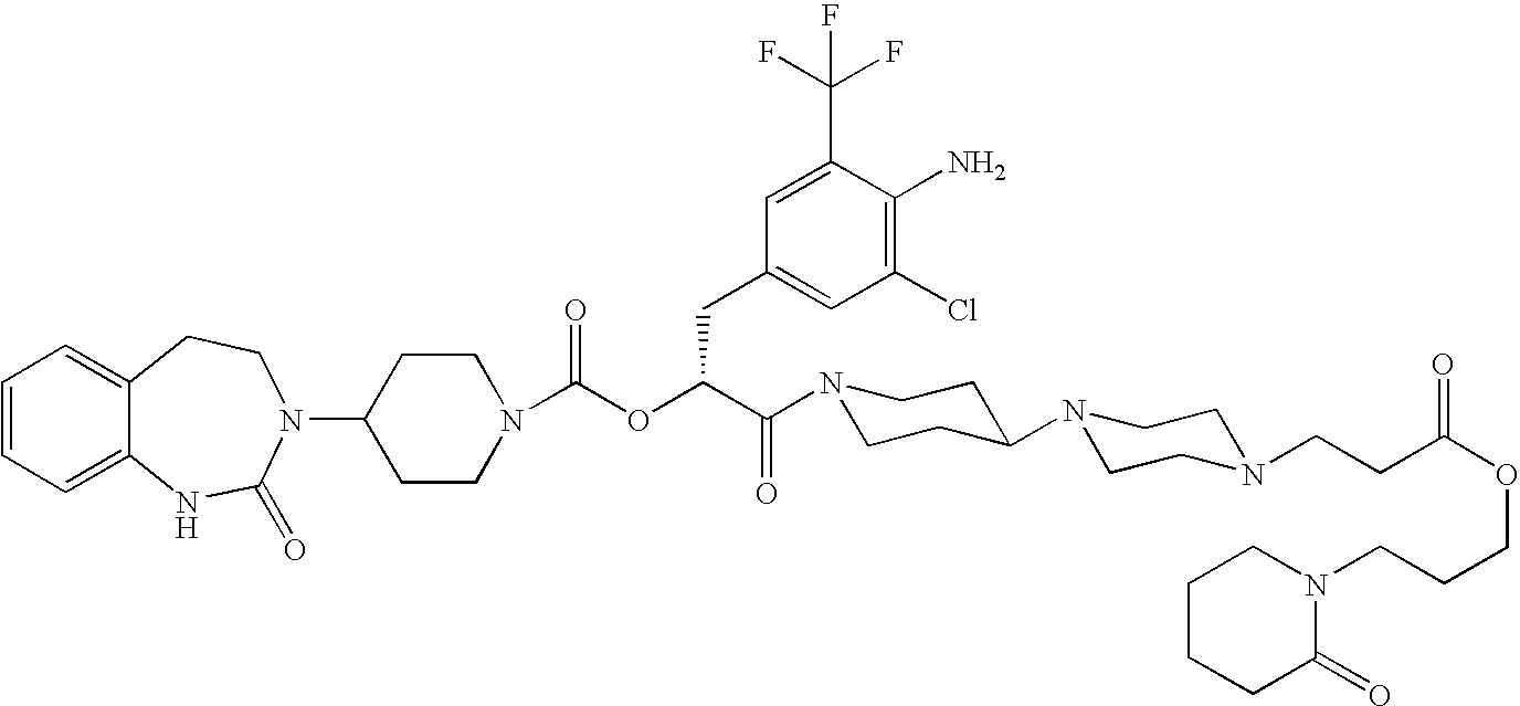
C12=CC=CC=C1NC(=O)N(C1CCN(C(OC(C(=O)N3CCC(N4CCN(CCC(OCCCN5CCCCC5=O)=O)CC4)CC3)CC3=CC(Cl)=C(N)C(C(F)(F)F)=C3)=O)CC1)CC2
